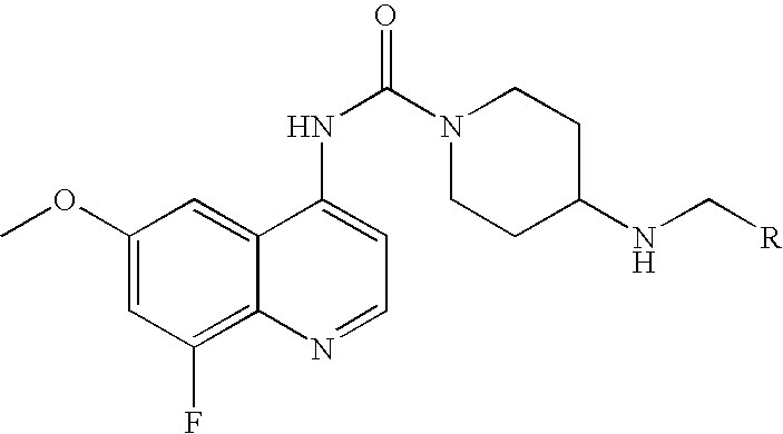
C1(OC)=CC(F)=C2C(=C1)C(NC(N1CCC(NC[R])CC1)=O)=CC=N2
